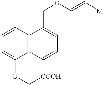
C12=C(C=CC=C1OC[COOH])C(C[G]C=C[M])=CC=C2
